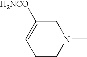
C1CN(C)CC([H2NCO])=C1
